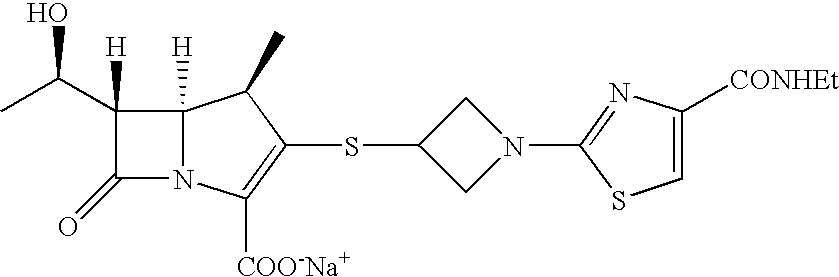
C1N(C2=NC([CONHEt])=CS2)CC1SC1=C([COO-Na+])N2C(=O)C([H])(C(C)O)C2([H])C1C
